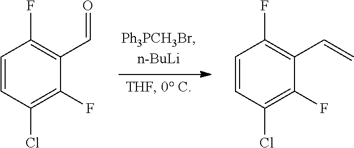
C1=CC(Cl)=C(F)C(C=O)=C1F.C1=CC(Cl)=C(F)C(C=C)=C1F
